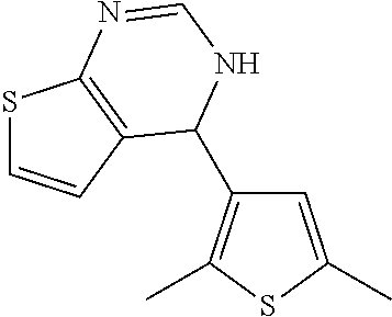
C1=C(C)SC(C)=C1C1C2=C(SC=C2)N=CN1
